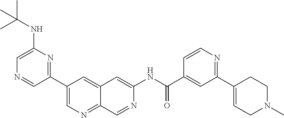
C1(C2=NC(NC(C)(C)C)=CN=C2)=CN=C2C(=C1)C=C(NC(=O)C1=CC(C3=CCN(C)CC3)=NC=C1)N=C2
